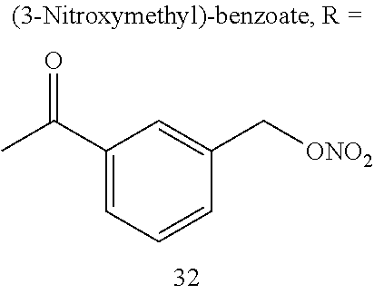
C1(C(C)=O)=CC=CC(C[ONO2])=C1
